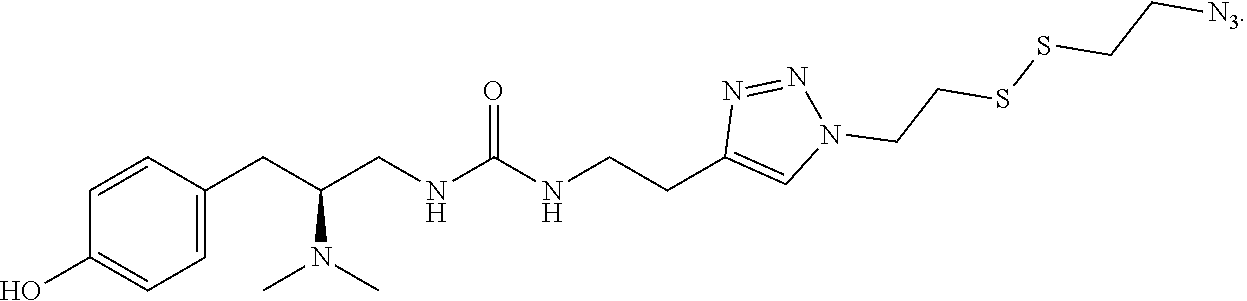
C(CC1=CN(CCSSCC[N3])N=N1)NC(NCC(CC1=CC=C(O)C=C1)N(C)C)=O
